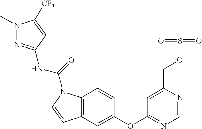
C12=C(C=C(OC3=NC=NC(COS(C)(=O)=O)=C3)C=C1)C=CN2C(=O)NC1=NN(C)C([CF3])=C1
